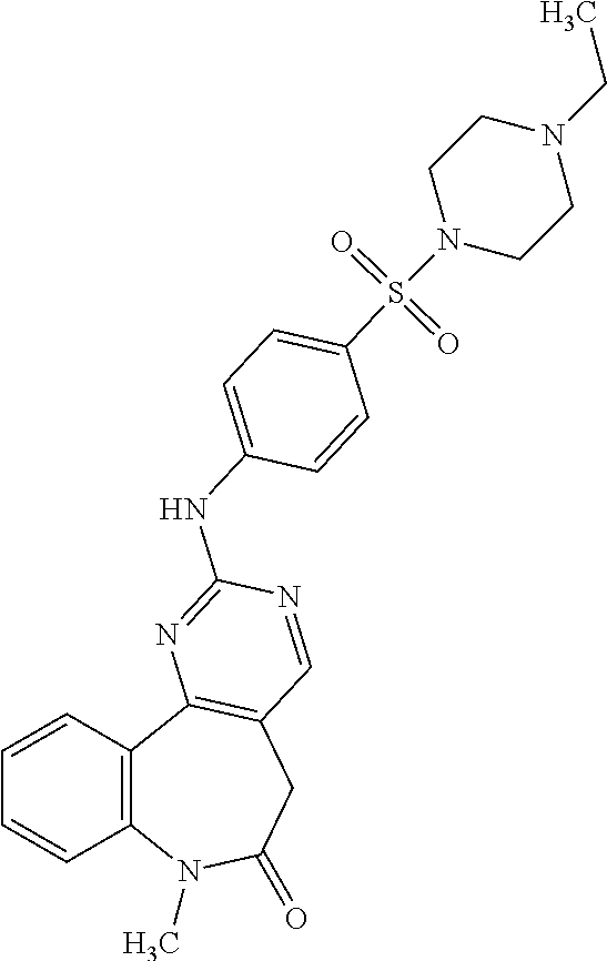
C1=CC2=C(C=C1)N(C)C(=O)CC1=C2N=C(NC2=CC=C(S(=O)(=O)N3CCN(CC)CC3)C=C2)N=C1
